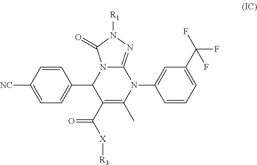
C1=CC([NC])=CC=C1C1C(C([X][R3])=O)=C(C)N(C2=CC(C(F)(F)F)=CC=C2)C2=NN([R1])C(=O)N12
